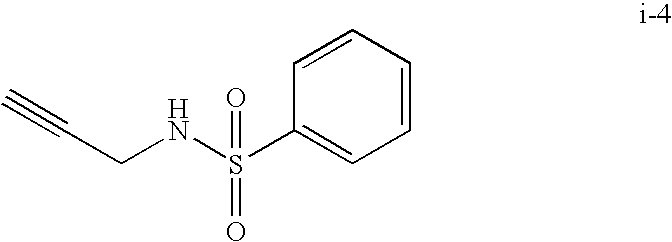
C#CCNS(C1=CC=CC=C1)(=O)=O
